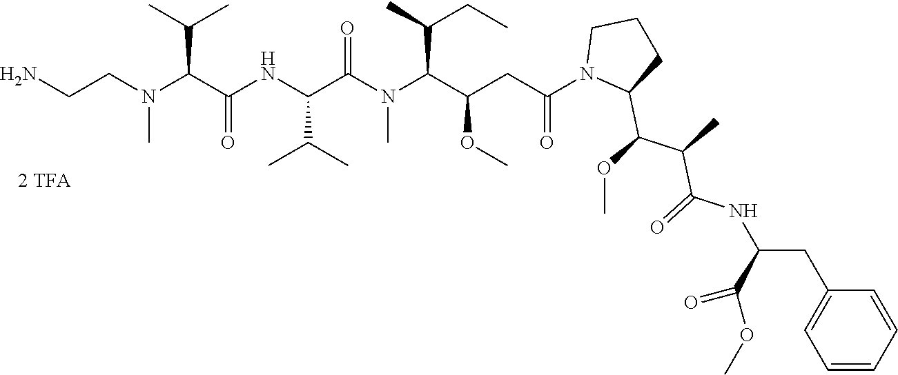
NCCN(C)C(C(=O)NC(C(C)C)C(N(C)C(C(OC)CC(=O)N1C(C(OC)C(C)C(=O)NC(CC2=CC=CC=C2)C(=O)OC)CCC1)C(C)CC)=O)C(C)C
